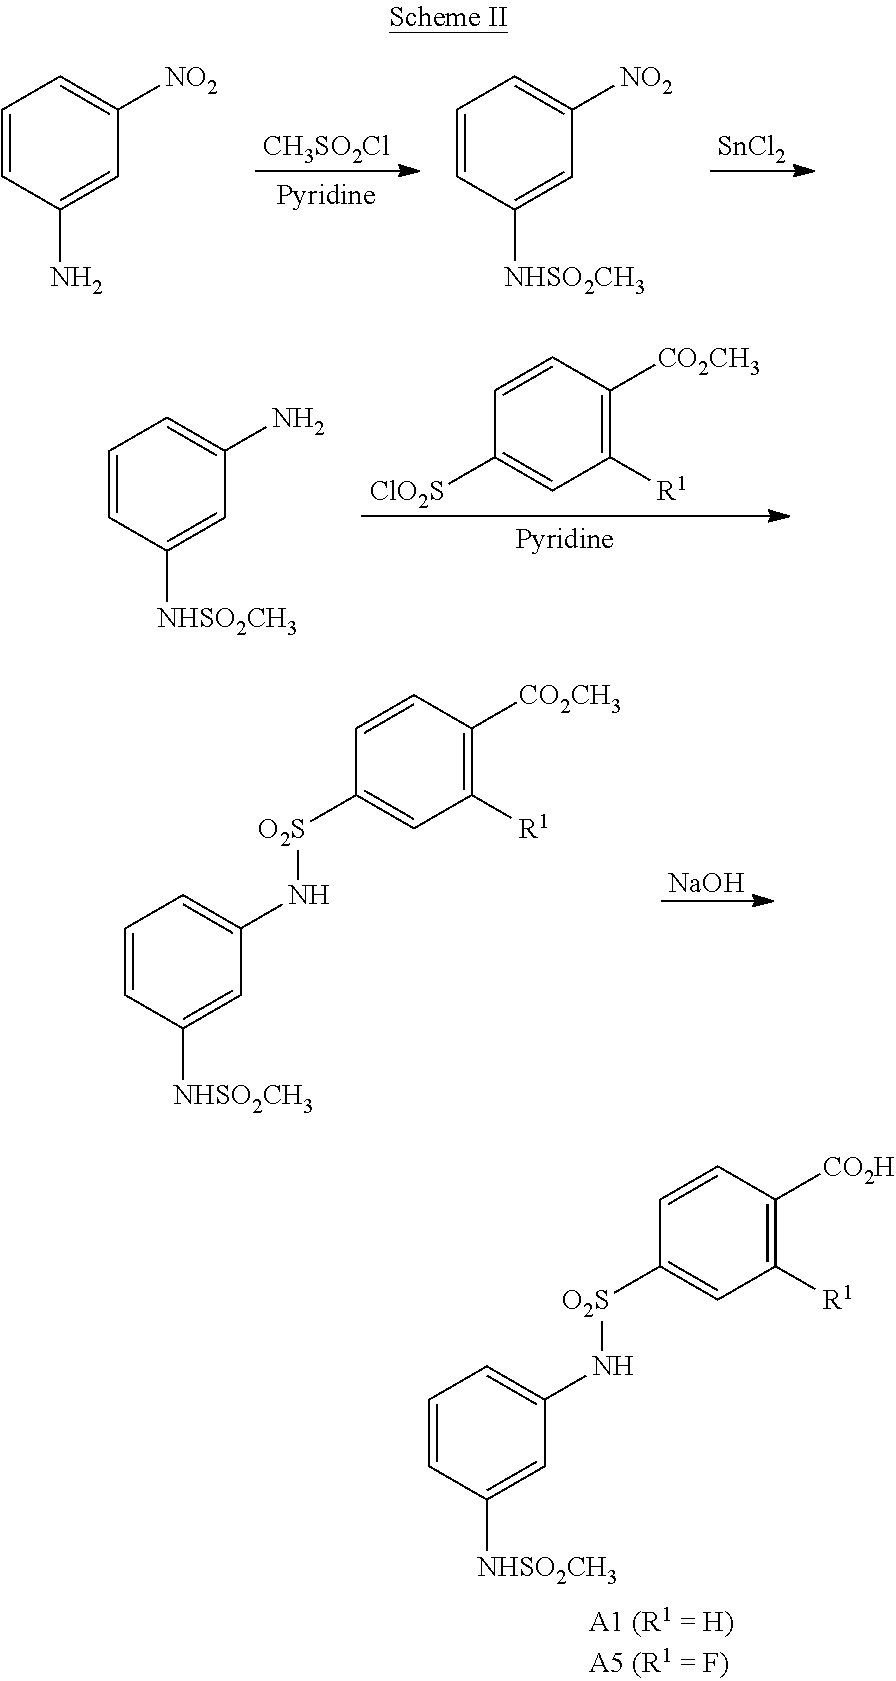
[CH3SO2Cl].[SnCl2].NC1=CC([NO2])=CC=C1.[NHSO2CH3]C1=CC([NO2])=CC=C1.C1=CC([ClO2S])=CC([R1])=C1[CO2CH3].[NHSO2CH3]C1=CC(N)=CC=C1.[NaOH].[NHSO2CH3]C1=CC(N[O2S]C2=CC([R1])=C([CO2CH3])C=C2)=CC=C1.[NHSO2CH3]C1=CC(N[O2S]C2=CC([R1])=C([CO2H])C=C2)=CC=C1
